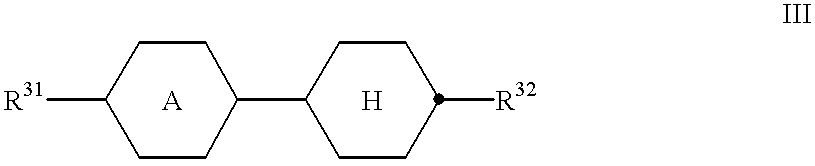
[R31]C1CCC(C2CCC([R32])CC2)CC1
